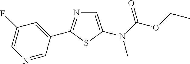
N1=CC(C2=NC=C(N(C(OCC)=O)C)S2)=CC(F)=C1
